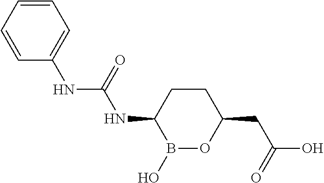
B1(O)OC(CC(O)=O)CCC1NC(NC1=CC=CC=C1)=O
